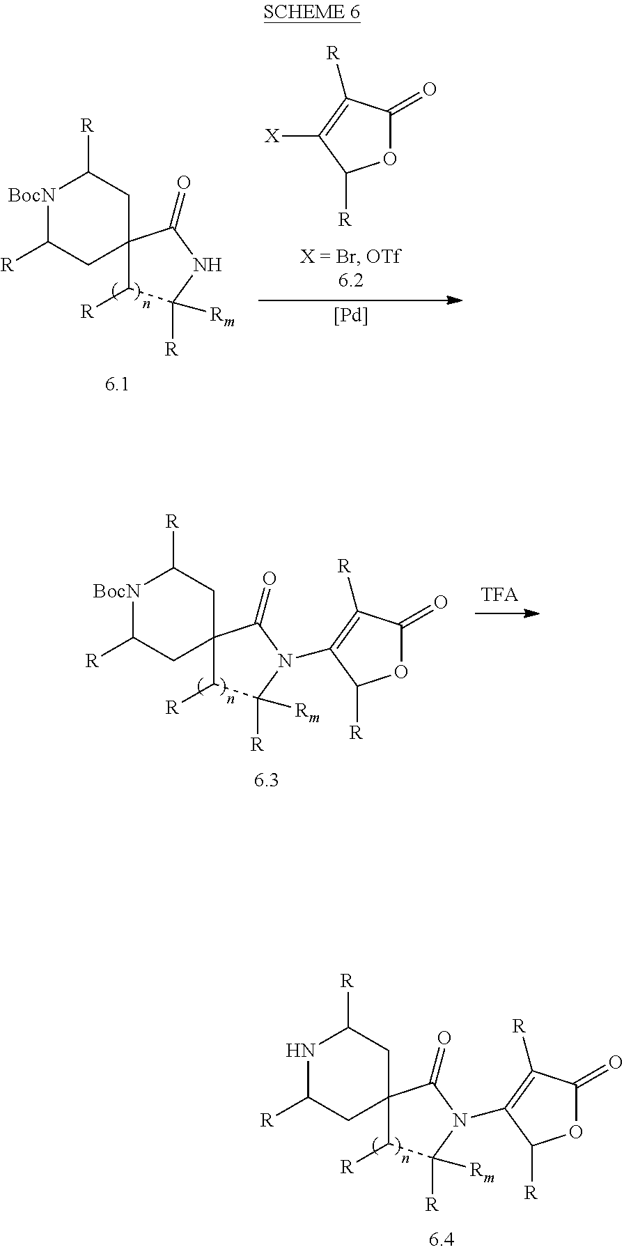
N1C([R])CC2(CC1[R])C([R])C([R])([Rm])N(C1=C([R])C(=O)OC1[R])C2=O.[BocN]1C([R])CC2(CC1[R])C([R])C([R])([Rm])NC2=O.O1C(=O)C([R])=C([X])C1[R].[Pd].[BocN]1C([R])CC2(CC1[R])C([R])C([R])([Rm])N(C1=C([R])C(=O)OC1[R])C2=O
